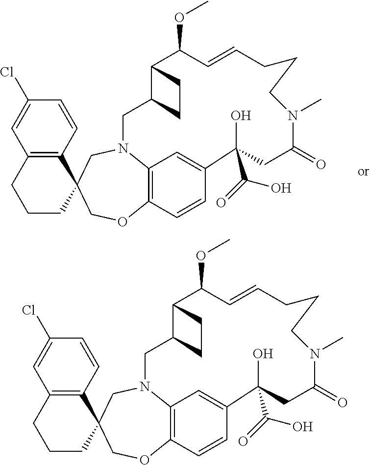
C12=C(C=CC(Cl)=C1)C1(CCC2)COC2=C3N(C1)CC1C(C(OC)C=CCCCN(C)C(=O)CC(C(=O)O)(O)C(=C3)C=C2)CC1.C12=C(C=CC(Cl)=C1)C1(CCC2)COC2=C3N(C1)CC1C(C(OC)C=CCCCN(C)C(=O)CC(C(=O)O)(O)C(=C3)C=C2)CC1
